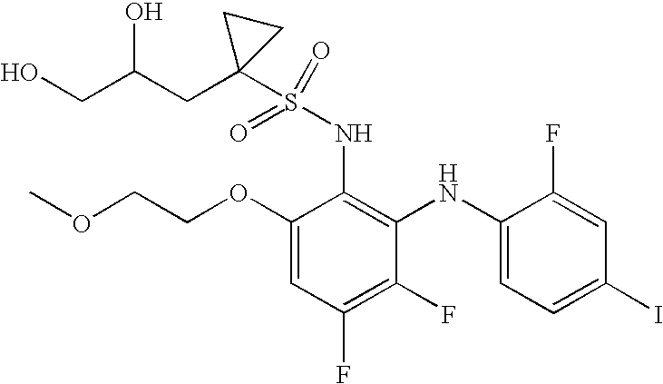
COCCOC1=CC(F)=C(F)C(NC2=CC=C(I)C=C2F)=C1NS(=O)(C1(CC(CO)O)CC1)=O
